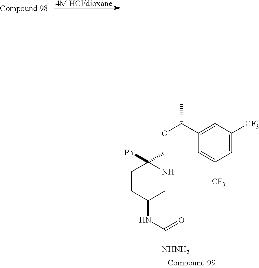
[4M HCl/dioxane].C1=C([CF3])C=C(C(OCC2([Ph])CCC(NC([NHNH2])=O)CN2)C)C=C1[CF3]
